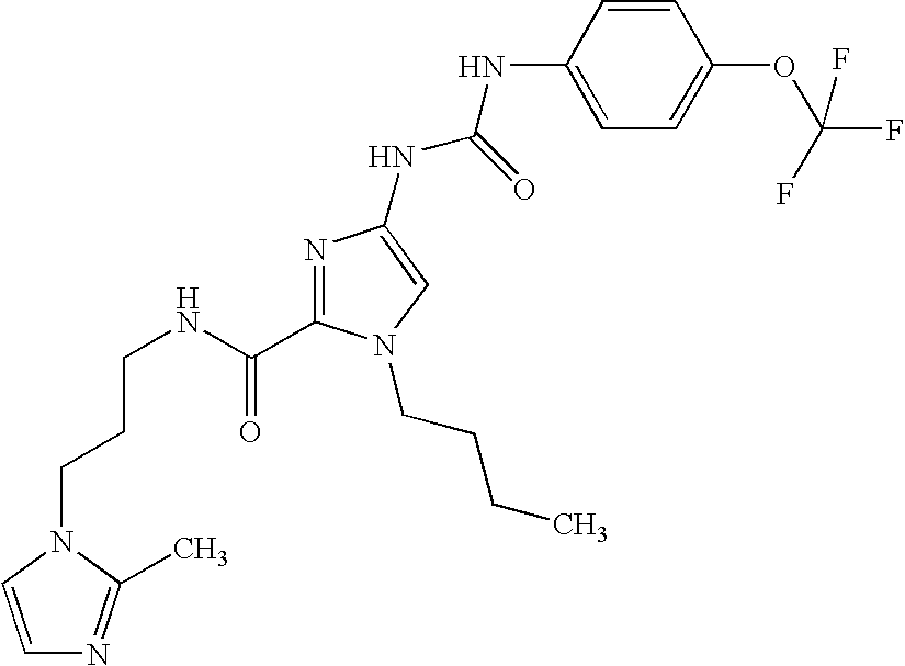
C(CNC(=O)C1=NC(NC(NC2=CC=C(OC(F)(F)F)C=C2)=O)=CN1CCCC)CN1C(C)=NC=C1
